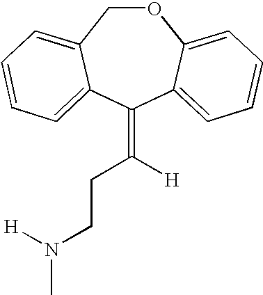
O1CC2=CC=CC=C2C(=C(CCN([H])C)[H])C2=CC=CC=C12
